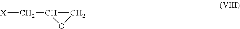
[X]CC1CO1
